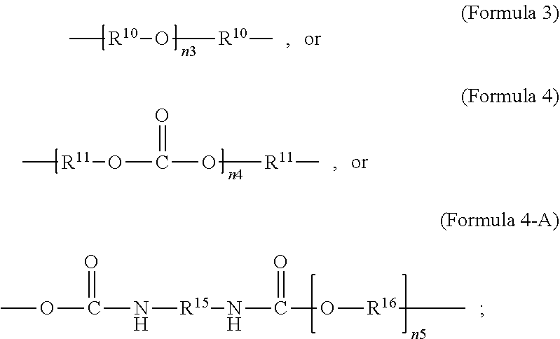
C[R10]O[R10]C.C[R11]OC(O[R11]C)=O.COC(N[R15]NC(O[R16]C)=O)=O
